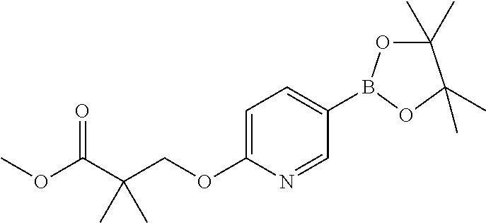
C1(B2OC(C)(C)C(C)(C)O2)=CC=C(OCC(C(OC)=O)(C)C)N=C1
